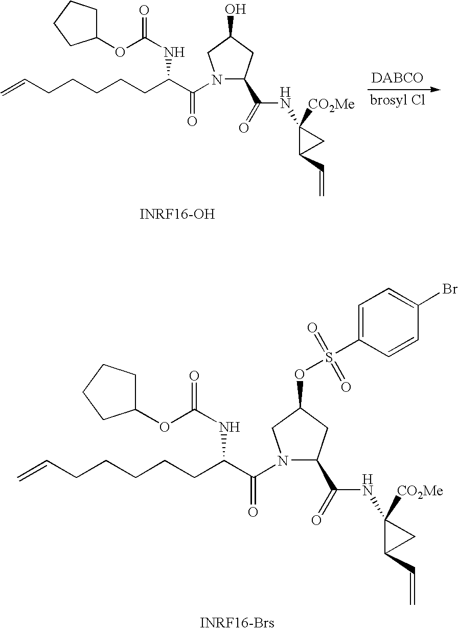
N1(C(C(CCCCCC=C)NC(=O)OC2CCCC2)=O)C(C(=O)NC2([CO2Me])C(C=C)C2)CC(O)C1.N1(C(C(CCCCCC=C)NC(=O)OC2CCCC2)=O)C(C(=O)NC2([CO2Me])C(C=C)C2)CC(OS(C2=CC=C(Br)C=C2)(=O)=O)C1
